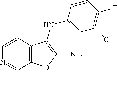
N1=C(C)C2=C(C=C1)C(NC1=CC(Cl)=C(F)C=C1)=C(N)O2
